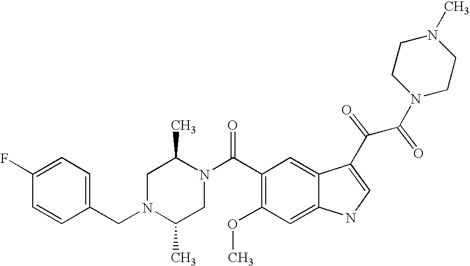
C1(F)=CC=C(CN2C(C)CN(C(C3=C(OC)C=C4C(=C3)C(C(C(N3CCN(C)CC3)=O)=O)=CN4)=O)C(C)C2)C=C1
